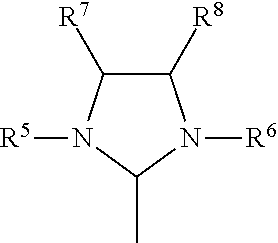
C1([R8])C([R7])N([R5])C(C)N1[R6]
